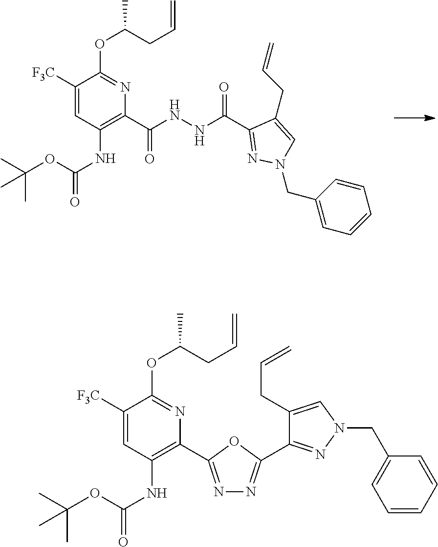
N1=C(C2=C(NC(=O)OC(C)(C)C)C=C([F3C])C(OC(CC=C)C)=N2)OC(C2=NN(CC3=CC=CC=C3)C=C2CC=C)=N1.C(C1=C(NC(=O)OC(C)(C)C)C=C([F3C])C(OC(CC=C)C)=N1)(NNC(C1=NN(CC2=CC=CC=C2)C=C1CC=C)=O)=O
